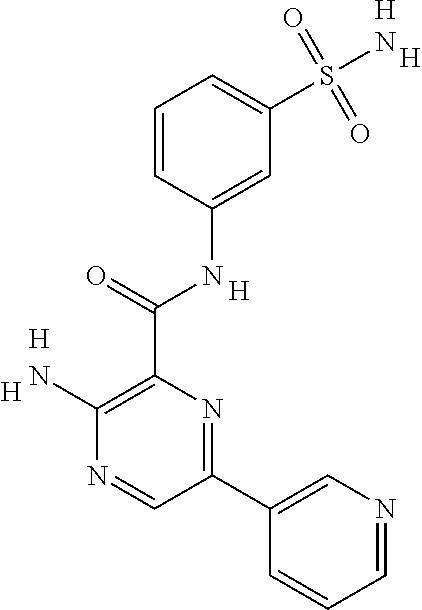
C1(N)=C(C(NC2=CC(S(=O)(=O)N)=CC=C2)=O)N=C(C2=CN=CC=C2)C=N1.[H].[H].[H].[H].[H]
